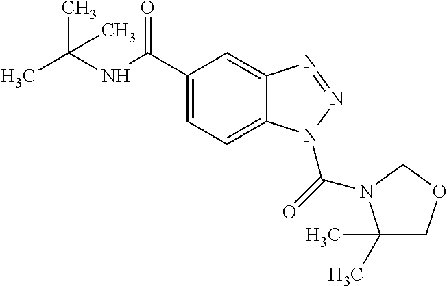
C1(C(NC(C)(C)C)=O)=CC=C2C(=C1)N=NN2C(=O)N1C(C)(C)COC1
